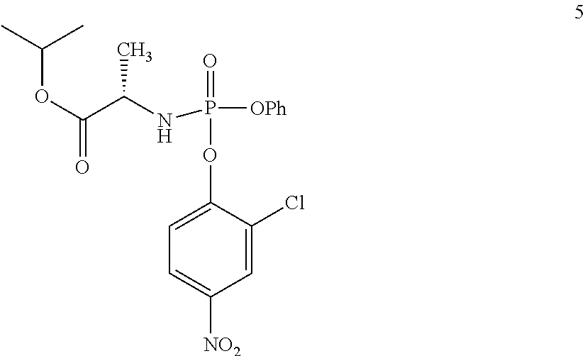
C1=C(OP([OPh])(=O)NC(C(OC(C)C)=O)C)C(Cl)=CC([NO2])=C1
